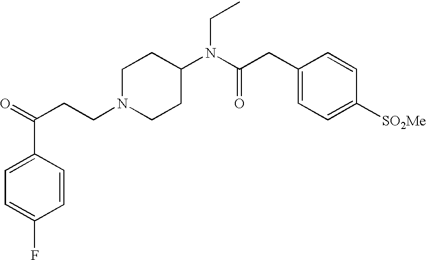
C(N1CCC(N(C(CC2=CC=C([SO2Me])C=C2)=O)CC)CC1)CC(=O)C1=CC=C(F)C=C1
